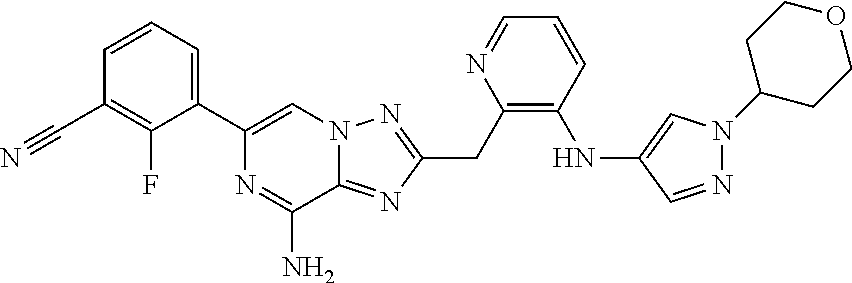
C1(C2=CN3C(=NC(CC4=C(NC5=CN(C6CCOCC6)N=C5)C=CC=N4)=N3)C(N)=N2)=CC=CC(C#N)=C1F
